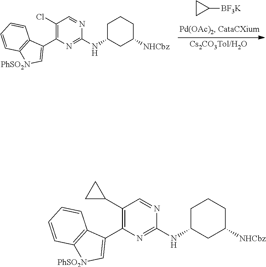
C1CC1[BF3K].C1(Cl)=C(C2=C[PhSO2N]C3=C2C=CC=C3)N=C(NC2CC([NHCbz])CCC2)N=C1.C1(C2CC2)=C(C2=C[PhSO2N]C3=C2C=CC=C3)N=C(NC2CC([NHCbz])CCC2)N=C1
